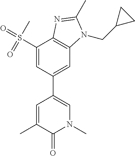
C1(S(=O)(C)=O)=CC(C2=CN(C)C(=O)C(C)=C2)=CC2=C1N=C(C)N2CC1CC1
